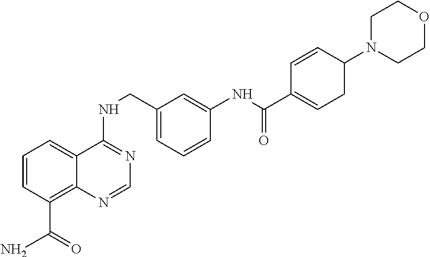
C1=CC(C(N)=O)=C2C(=C1)C(NCC1=CC=CC(NC(=O)C3=CCC(N4CCOCC4)C=C3)=C1)=NC=N2
